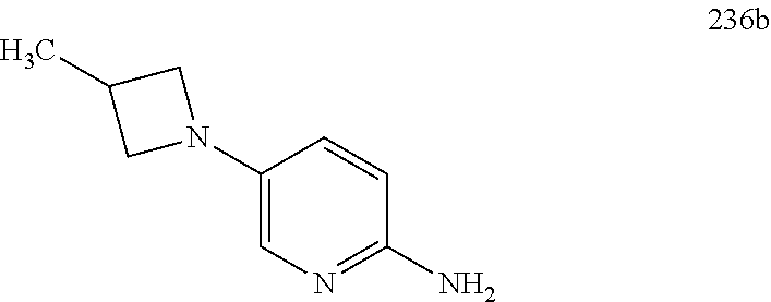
C1(N2CC(C)C2)=CN=C(N)C=C1
